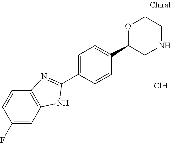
C1(F)=CC2=C(C=C1)N=C(C1=CC=C(C3CNCCO3)C=C1)N2.Cl
